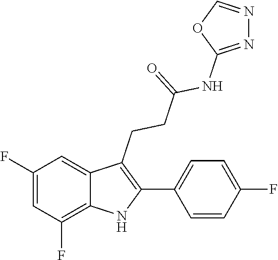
N1=C(NC(CCC2=C(C3=CC=C(F)C=C3)NC3=C(F)C=C(F)C=C23)=O)OC=N1
